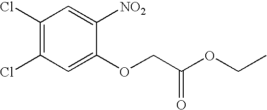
C1(Cl)=C(Cl)C=C(OCC(OCC)=O)C([NO2])=C1
